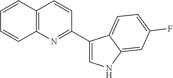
C12=C(C=CC=C1)C=CC(C1=CNC3=CC(F)=CC=C13)=N2
